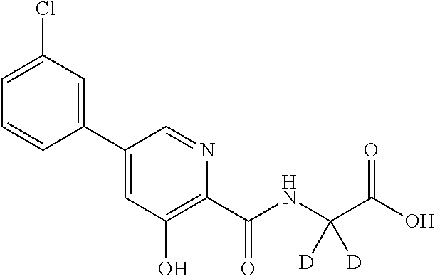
C1(C2=CC(Cl)=CC=C2)=CC(O)=C(C(NC(C(O)=O)([D])[D])=O)N=C1
